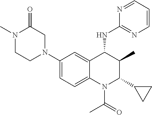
N1(C2=CC=C3C(=C2)C(NC2=NC=CC=N2)C(C)C(C2CC2)N3C(=O)C)CC(=O)N(C)CC1
